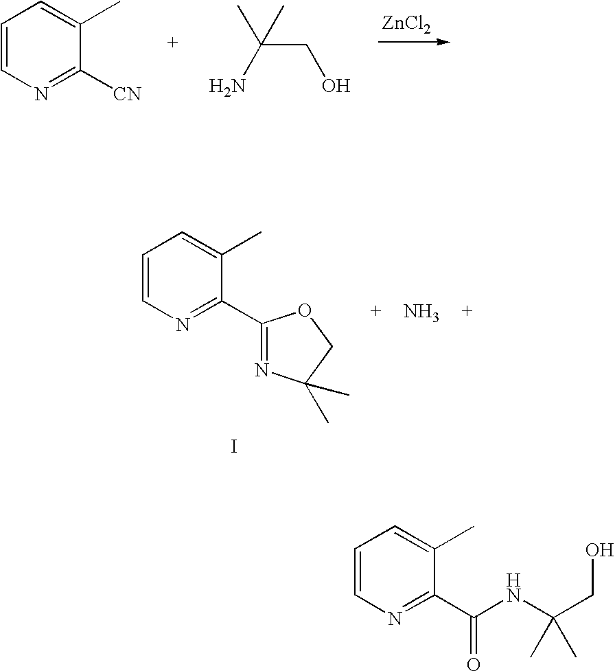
C1=CN=C([CN])C(C)=C1.CC(N)(CO)C.[ZnCl2].C1=CN=C(C2=NC(C)(C)CO2)C(C)=C1.N.I.C1=CN=C(C(NC(CO)(C)C)=O)C(C)=C1
